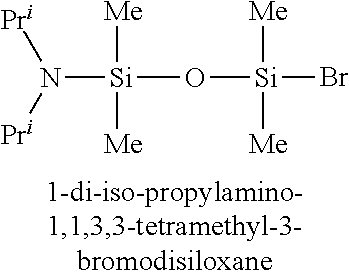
[Si](O[Si](Br)([Me])[Me])([Me])([Me])N([Pri])[Pri]
